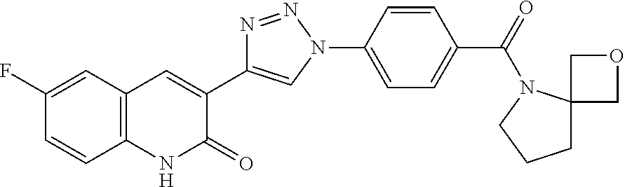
C12=C(C=C(F)C=C1)C=C(C1=CN(C3=CC=C(C(=O)N4C5(CCC4)COC5)C=C3)N=N1)C(=O)N2
